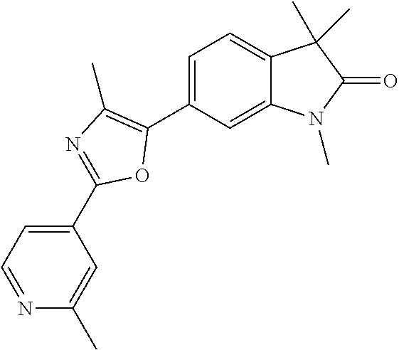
C1=C(C2=C(C)N=C(C3=CC=NC(C)=C3)O2)C=C2C(=C1)C(C)(C)C(=O)N2C
